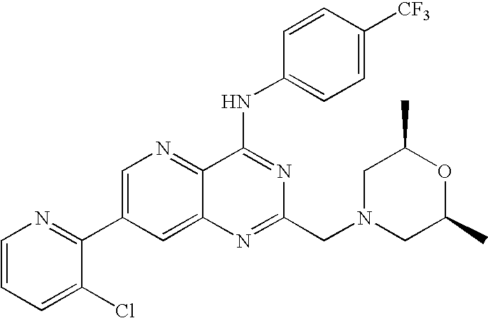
C1=CC=C(Cl)C(C2=CN=C3C(=C2)N=C(CN2CC(C)OC(C)C2)N=C3NC2=CC=C([CF3])C=C2)=N1
